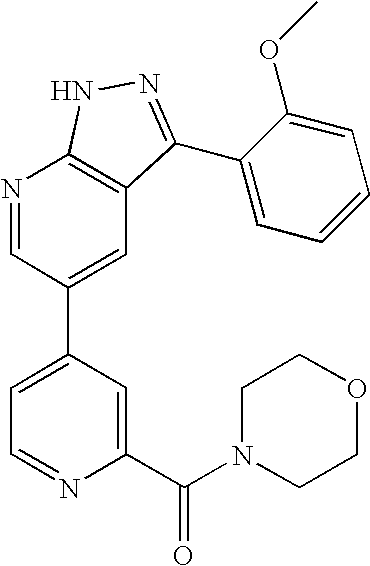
N1=CC(C2=CC=NC(C(N3CCOCC3)=O)=C2)=CC2=C1NN=C2C1=CC=CC=C1OC
